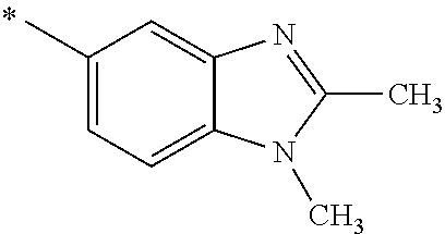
CC1=CC=C2C(=C1)N=C(C)N2C
